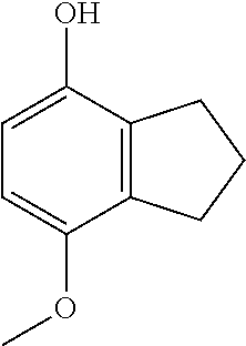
C12=C(C(O)=CC=C1OC)CCC2
